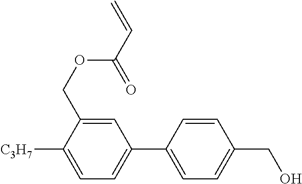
C1=C(COC(C=C)=O)C([C3H7])=CC=C1C1=CC=C(CO)C=C1
